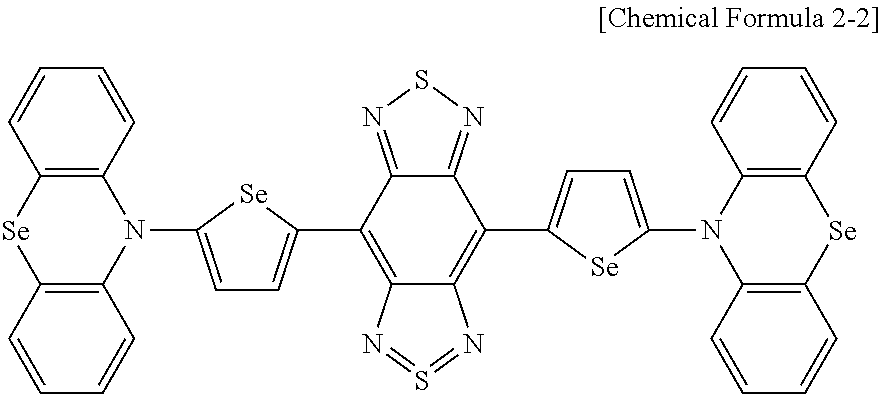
C12=C(C=CC=C1)N(C1=CC=C(C3=C4C(=C(C5=CC=C(N6C7=C(C=CC=C7)[Se]C7=C6C=CC=C7)[Se]5)C5=NSN=C35)N=S=N4)[Se]1)C1=C([Se]2)C=CC=C1
